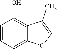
C1=CC=C2C(=C1O)C(C)=CO2
